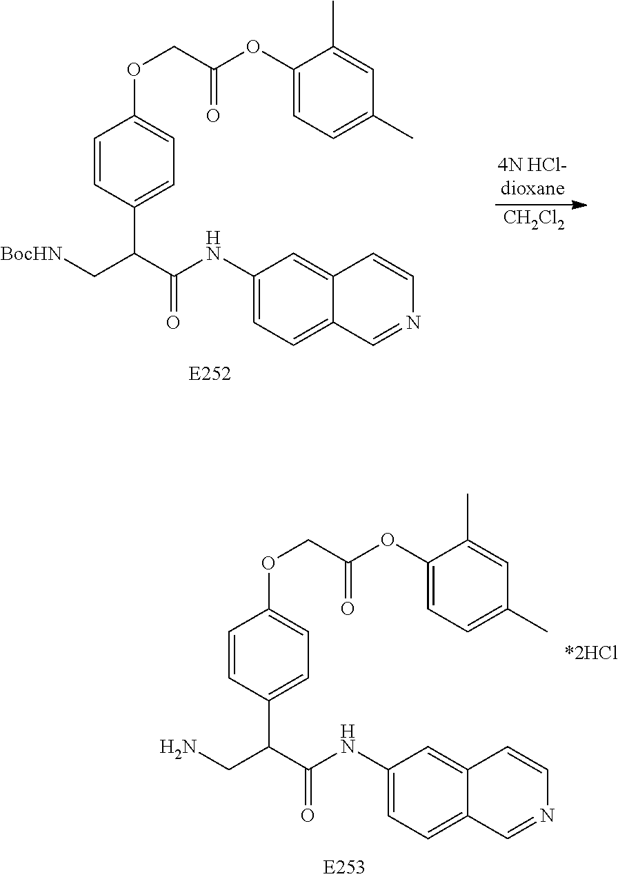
C1(NC(C(C[BocHN])C2=CC=C(OCC(=O)OC3=CC=C(C)C=C3C)C=C2)=O)=CC=C2C(=C1)C=CN=C2.[CH2Cl2].C1(NC(C(CN)C2=CC=C(OCC(=O)OC3=CC=C(C)C=C3C)C=C2)=O)=CC=C2C(=C1)C=CN=C2
